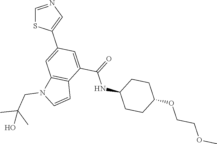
C1=NC=C(C2=CC3=C(C(C(=O)NC4CCC(OCCOC)CC4)=C2)C=CN3CC(C)(C)O)S1
